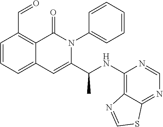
C(C1=C2C(=CC=C1)C=C(C(NC1=C3C(=NC=N1)SC=N3)C)N(C1=CC=CC=C1)C2=O)=O
